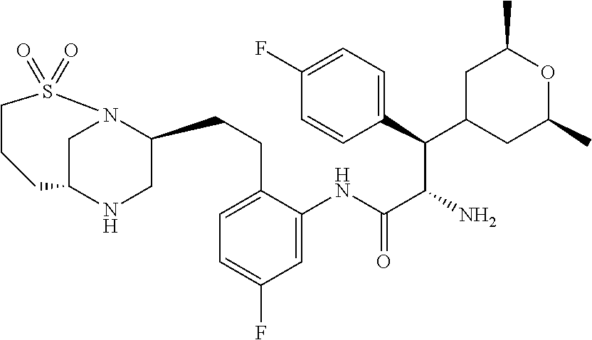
C1C2NCC(CCC3=CC=C(F)C=C3NC(C(N)C(C3=CC=C(F)C=C3)C3CC(C)OC(C)C3)=O)N1S(=O)(=O)CCC2
